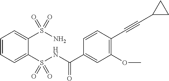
C1=CC=C(S(NC(C2=CC(OC)=C(C#CC3CC3)C=C2)=O)(=O)=O)C(S(N)(=O)=O)=C1
